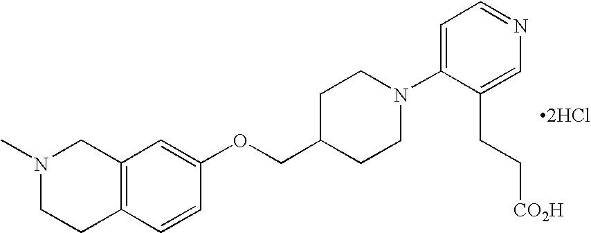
[2HCl].N1(C)CCC2=C(C1)C=C(OCC1CCN(C3=CC=NC=C3CC[CO2H])CC1)C=C2
